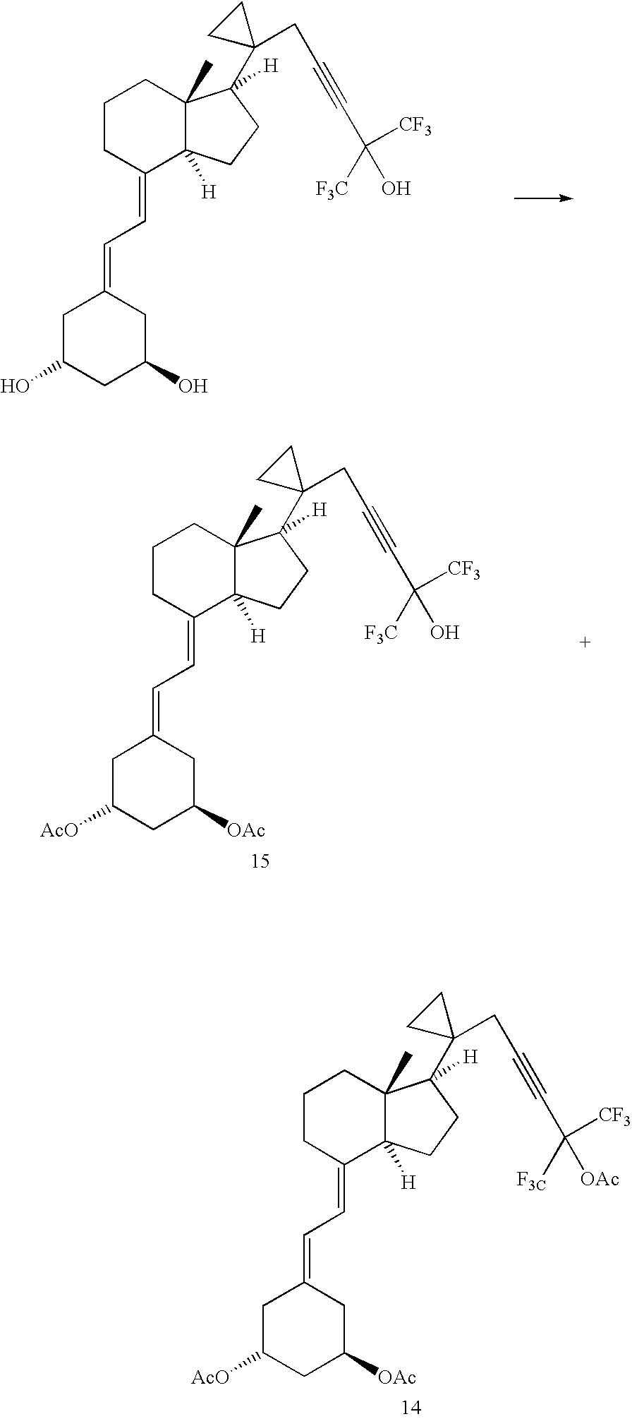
C1CC(=CC=C2CC(O)CC(O)C2)C2([H])C(C)(C1)C(C1(CC#CC([F3C])(O)[CF3])CC1)([H])CC2.C1CC(=CC=C2CC([AcO])CC([OAc])C2)C2([H])C(C)(C1)C(C1(CC#CC([F3C])([OAc])[CF3])CC1)([H])CC2.C1CC(=CC=C2CC([AcO])CC([OAc])C2)C2([H])C(C)(C1)C(C1(CC#CC([F3C])(O)[CF3])CC1)([H])CC2
